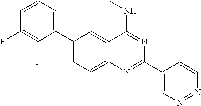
C1(F)=C(F)C=CC=C1C1=CC=C2C(=C1)C(NC)=NC(C1=CN=NC=C1)=N2
